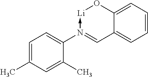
C1=CC=C2C(=C1)C=N(C1=CC=C(C)C=C1C)->[Li]O2
